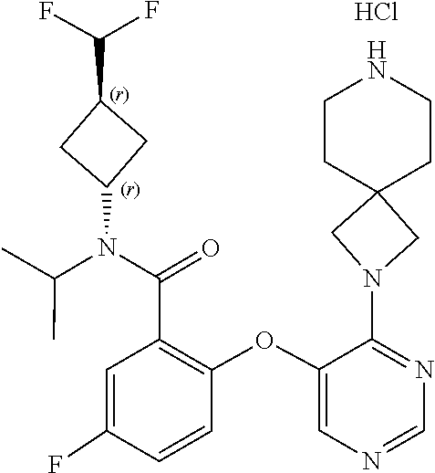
C1=NC=C(OC2=C(C(N(C(C)C)C3CC(C(F)F)C3)=O)C=C(F)C=C2)C(N2CC3(C2)CCNCC3)=N1.Cl
